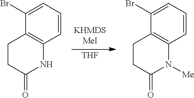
[THF].C12=C(C=CC=C1Br)NC(=O)CC2.C12=C(C=CC=C1Br)N([Me])C(=O)CC2
